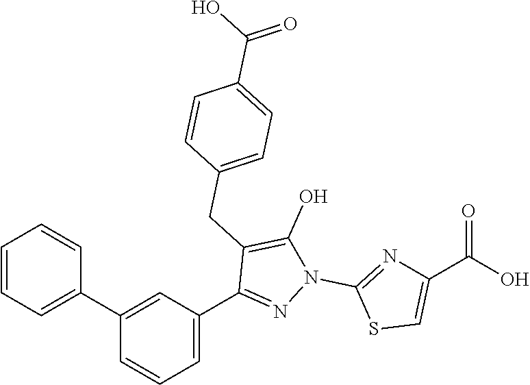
C1(C2=CC=CC=C2)=CC(C2=NN(C3=NC(C(O)=O)=CS3)C(O)=C2CC2=CC=C(C(=O)O)C=C2)=CC=C1
